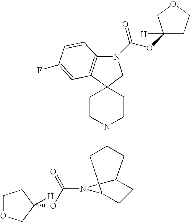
N1(C(OC2([H])CCOC2)=O)C2=C(C3(C1)CCN(C1CC4CCC(C1)N4C(=O)OC1([H])CCOC1)CC3)C=C(F)C=C2
